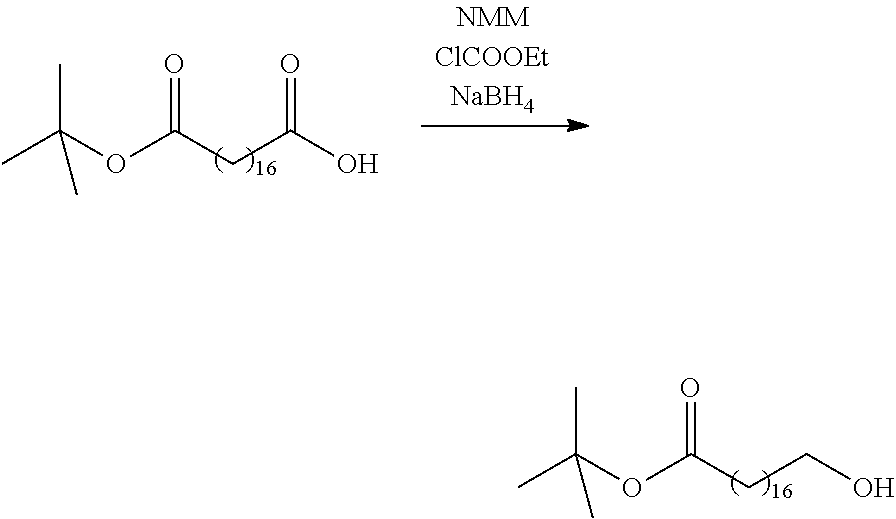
CC(OC(CCO)=O)(C)C.CC(OC(CC(O)=O)=O)(C)C
